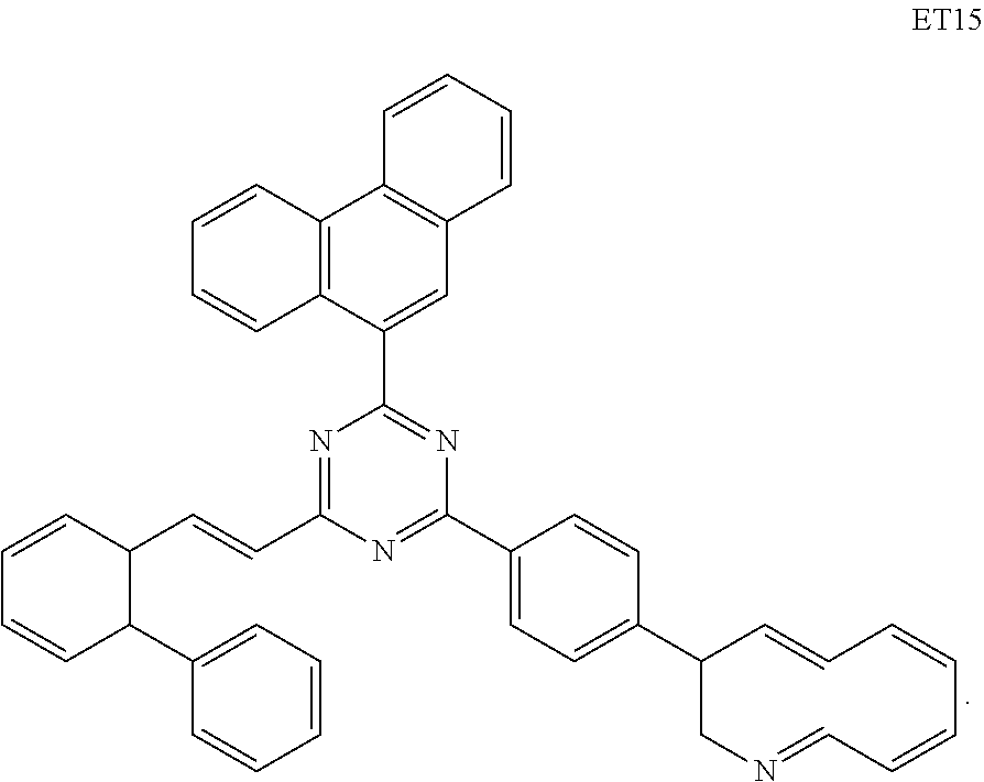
N1=C(C=CC2C(C3=CC=CC=C3)C=CC=C2)N=C(C2=CC=C(C3CN=CC=CC=CC=C3)C=C2)N=C1C1=CC2=C(C3=C1C=CC=C3)C=CC=C2
